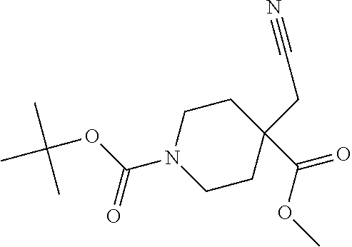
C1CC(C(OC)=O)(CC#N)CCN1C(OC(C)(C)C)=O
